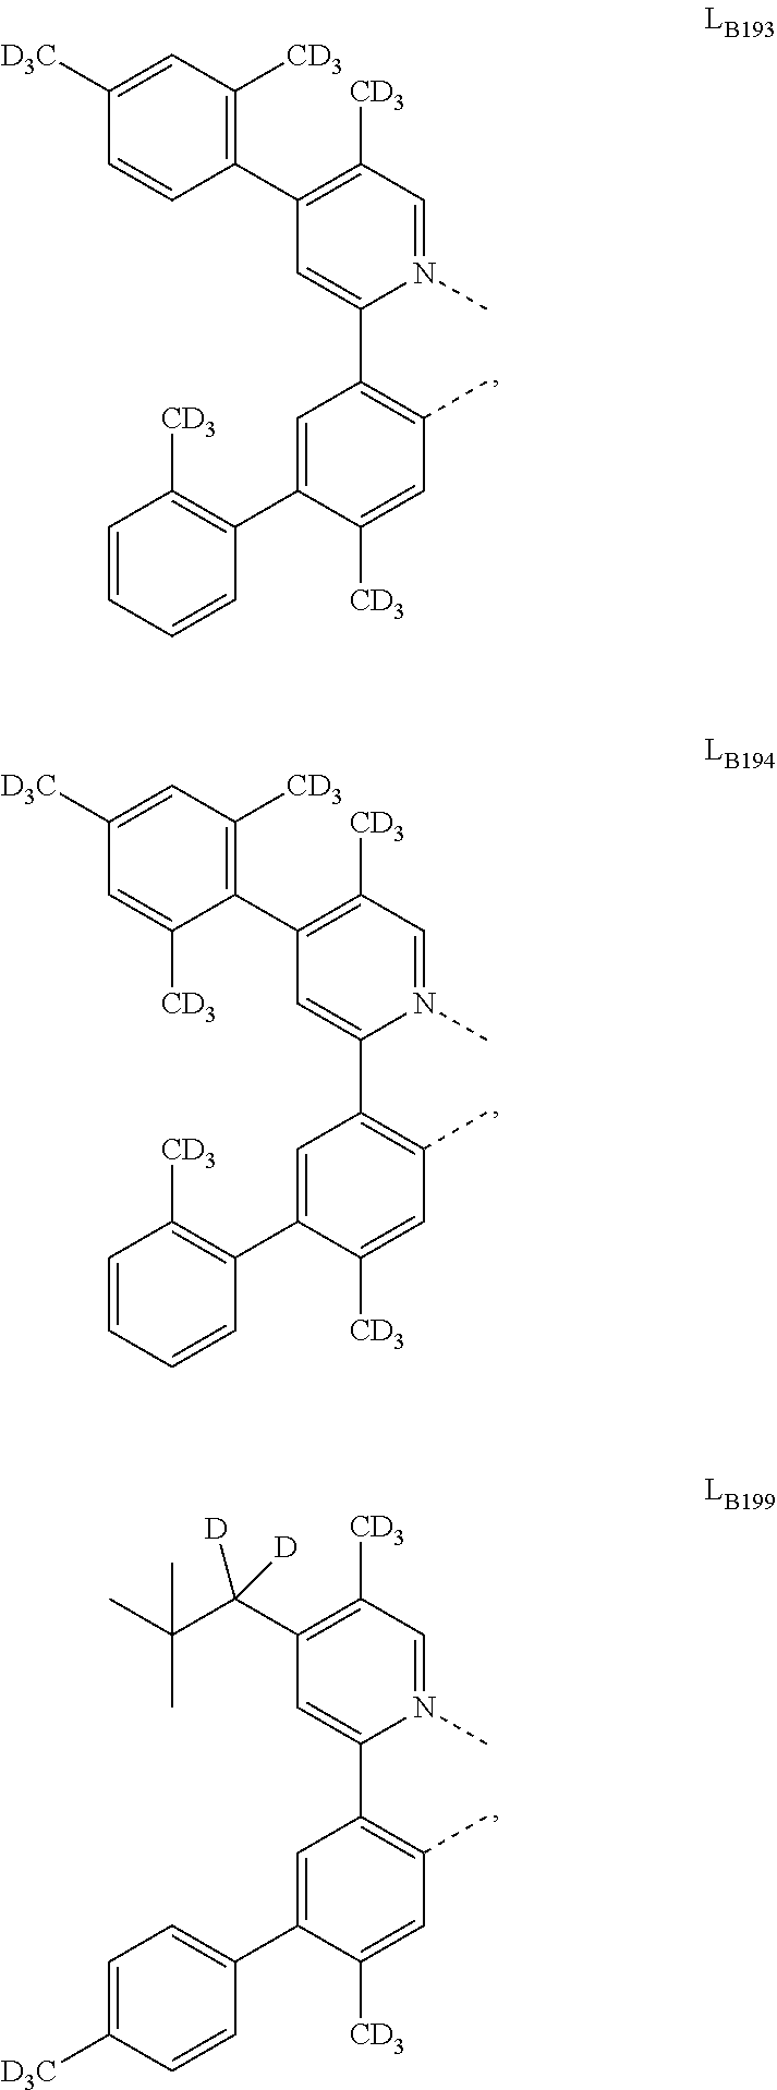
CC1=C(C2=CC(C3=C([CD3])C=C([D3C])C=C3[CD3])=C([CD3])C=N2C)C=C(C2=C([CD3])C=CC=C2)C([CD3])=C1.CC1=C(C2=CC(C3=C([CD3])C=C([D3C])C=C3)=C([CD3])C=N2C)C=C(C2=C([CD3])C=CC=C2)C([CD3])=C1.CC1=C(C2=CC(C(C(C)(C)C)([D])[D])=C([CD3])C=N2C)C=C(C2=CC=C([D3C])C=C2)C([CD3])=C1
